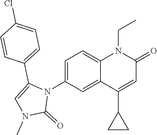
N1(C2=CC=C3C(=C2)C(C2CC2)=CC(=O)N3CC)C(C2=CC=C(Cl)C=C2)=CN(C)C1=O
